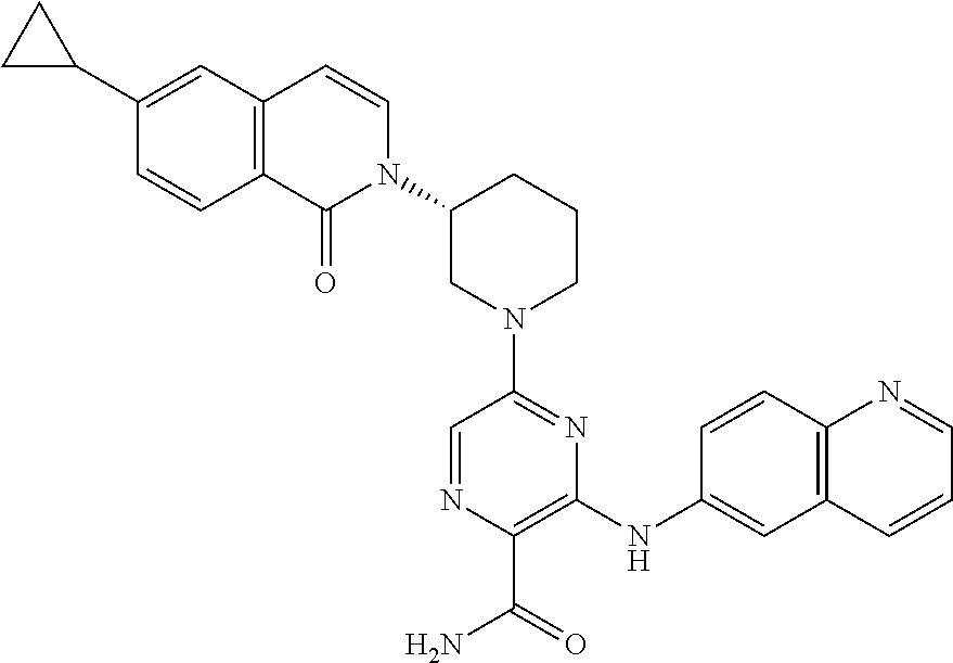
N1(C2=NC(NC3=CC4=C(C=C3)N=CC=C4)=C(C(=O)N)N=C2)CCCC(N2C=CC3=C(C2=O)C=CC(C2CC2)=C3)C1
